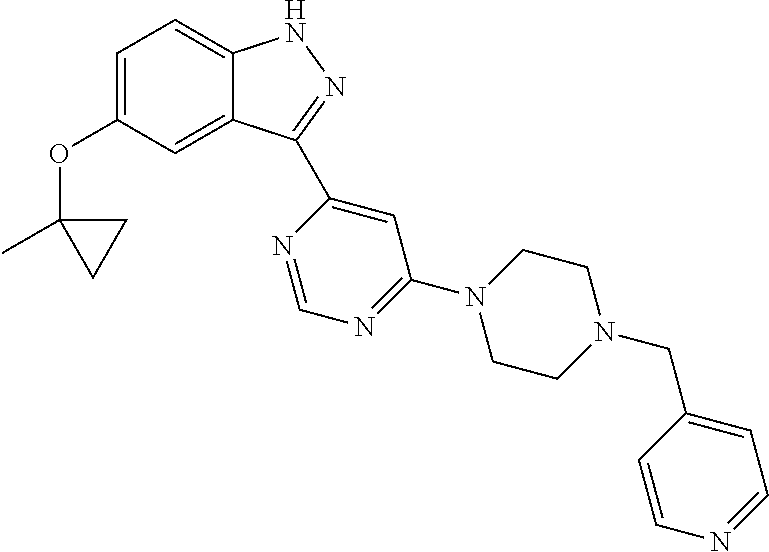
C1=C(OC2(C)CC2)C=C2C(=C1)NN=C2C1=CC(N2CCN(CC3=CC=NC=C3)CC2)=NC=N1
